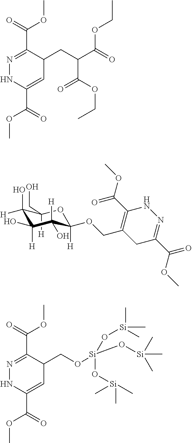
N1=C(C(=O)OC)C(CC(C(=O)OCC)C(OCC)=O)C=C(C(=O)OC)N1.C1(O)([H])C(CO)([H])OC([H])(OCC2=C(C(=O)OC)NN=C(C(=O)OC)C2)C([H])(O)C1([H])O.N1=C(C(=O)OC)C(CO[Si](O[Si](C)(C)C)(O[Si](C)(C)C)O[Si](C)(C)C)C=C(C(=O)OC)N1
